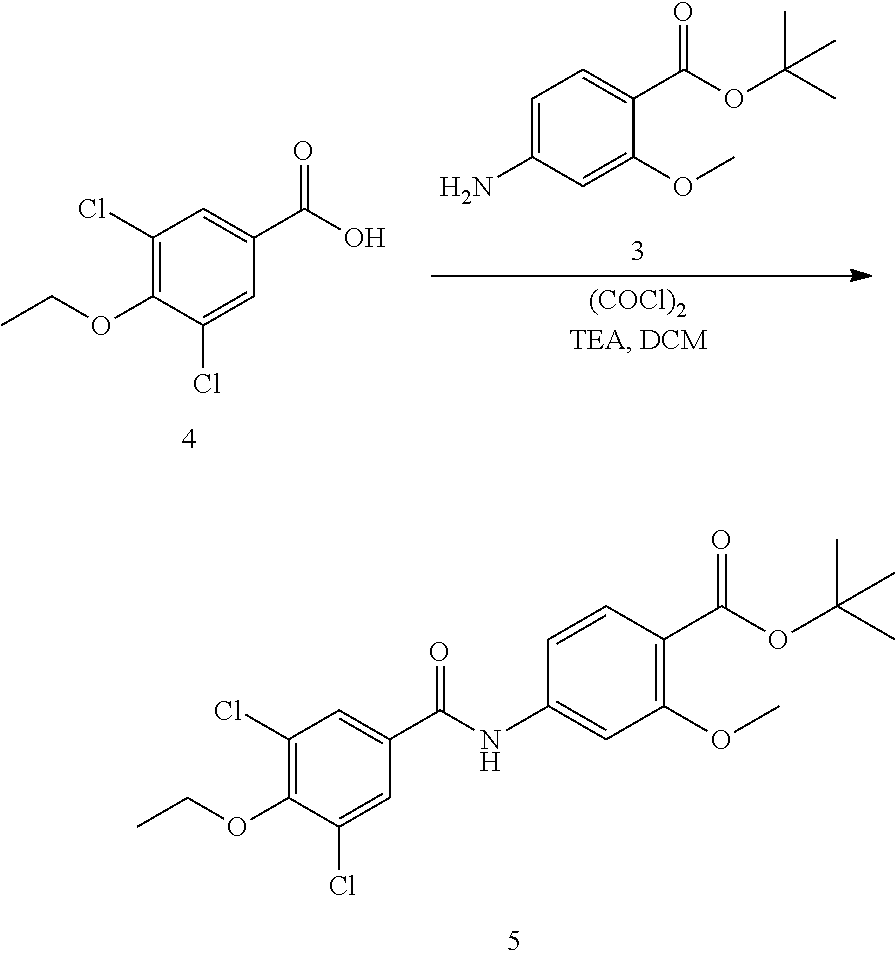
C1(Cl)=C(OCC)C(Cl)=CC(C(NC2=CC(OC)=C(C(OC(C)(C)C)=O)C=C2)=O)=C1.C1(Cl)=C(OCC)C(Cl)=CC(C(O)=O)=C1.C1=C(N)C=C(OC)C(C(OC(C)(C)C)=O)=C1
